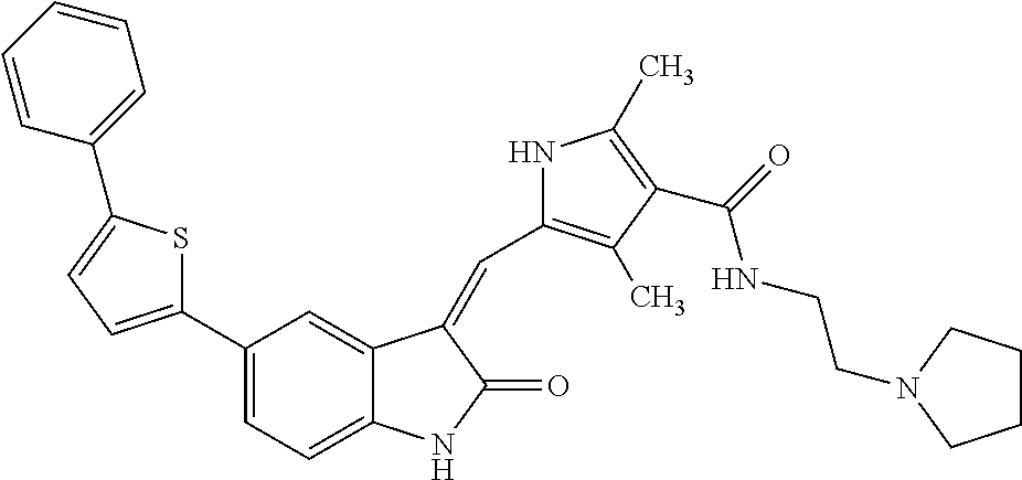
C1(C2=CC=C(C3=CC=CC=C3)S2)=CC=C2C(=C1)C(=CC1=C(C)C(C(=O)NCCN3CCCC3)=C(C)N1)C(=O)N2
